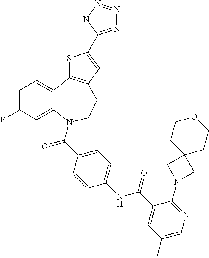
C1=C(F)C=C2C(=C1)C1=C(CCN2C(C2=CC=C(NC(C3=CC(C)=CN=C3N3CC4(C3)CCOCC4)=O)C=C2)=O)C=C(C2=NN=NN2C)S1
